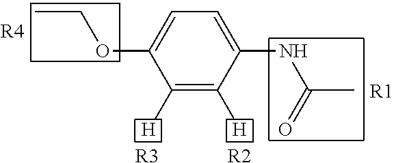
C1([H])=C([H])C(NC(C)=O)=CC=C1OCC.[R4].[R3].[R2].[R1]
